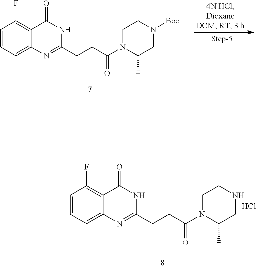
C1=CC=C2C(=C1F)C(=O)NC(CCC(N1C(C)CN([Boc])CC1)=O)=N2.C1=CC=C2C(=C1F)C(=O)NC(CCC(N1C(C)CNCC1)=O)=N2.Cl
